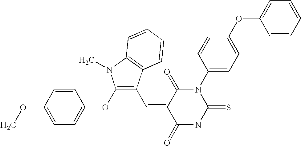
C1(OC2=CC=C(OC)C=C2)=C(C=C2C(=O)NC(=S)N(C3=CC=C(OC4=CC=CC=C4)C=C3)C2=O)C2=C(N1C)C=CC=C2
